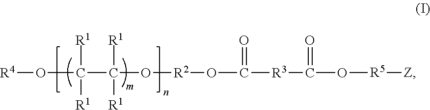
[R4]OC(C([R1])(O[R2]OC(=O)[R3]C(O[R5][Z])=O)[R1])([R1])[R1]
